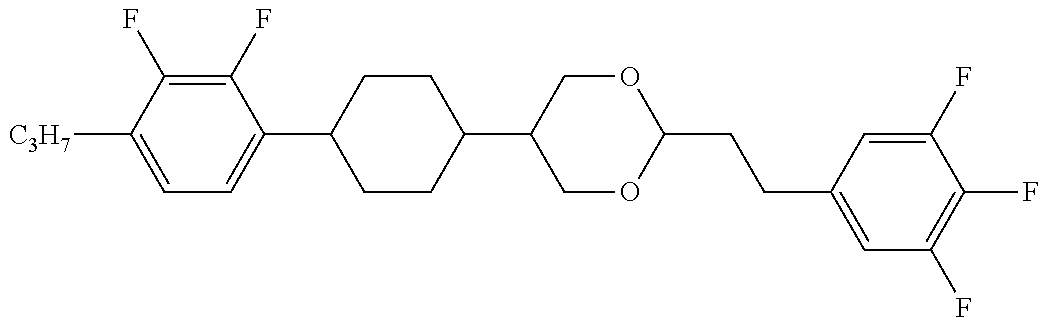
C1=C([C3H7])C(F)=C(F)C(C2CCC(C3COC(CCC4=CC(F)=C(F)C(F)=C4)OC3)CC2)=C1
